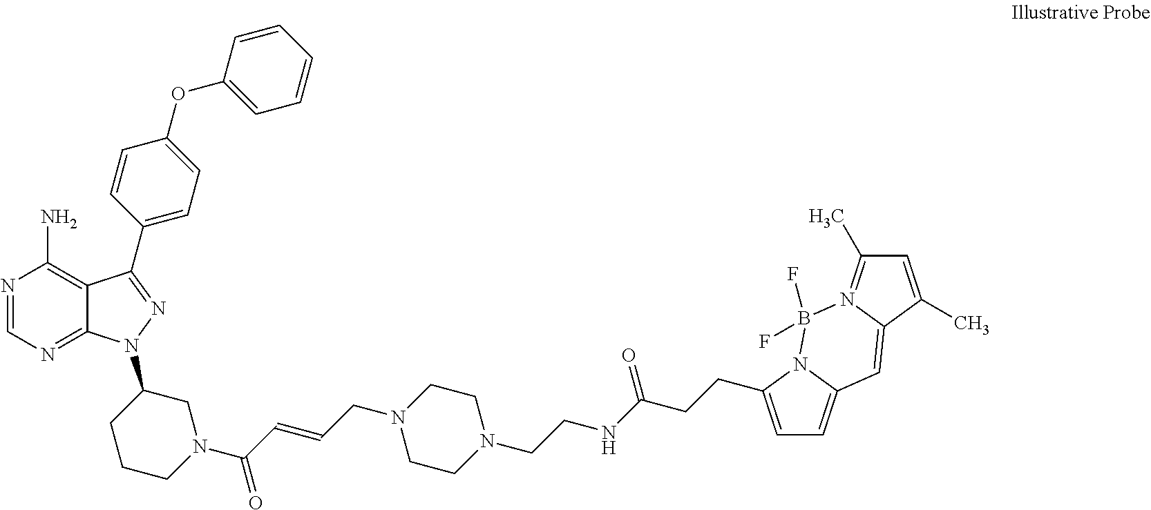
N1=C2C(=C(N)N=C1)C(C1=CC=C(OC3=CC=CC=C3)C=C1)=NN2C1CCCN(C(C=CCN2CCN(CCNC(CCC3=CC=C4N3B(F)(F)N3=C(C)C=C(C)C3=C4)=O)CC2)=O)C1
